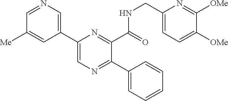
C1(C2=CN=C(C3=CC=CC=C3)C(C(NCC3=CC=C([OMe])C([OMe])=N3)=O)=N2)=CN=CC([Me])=C1
